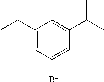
C1(C(C)C)=CC(Br)=CC(C(C)C)=C1
